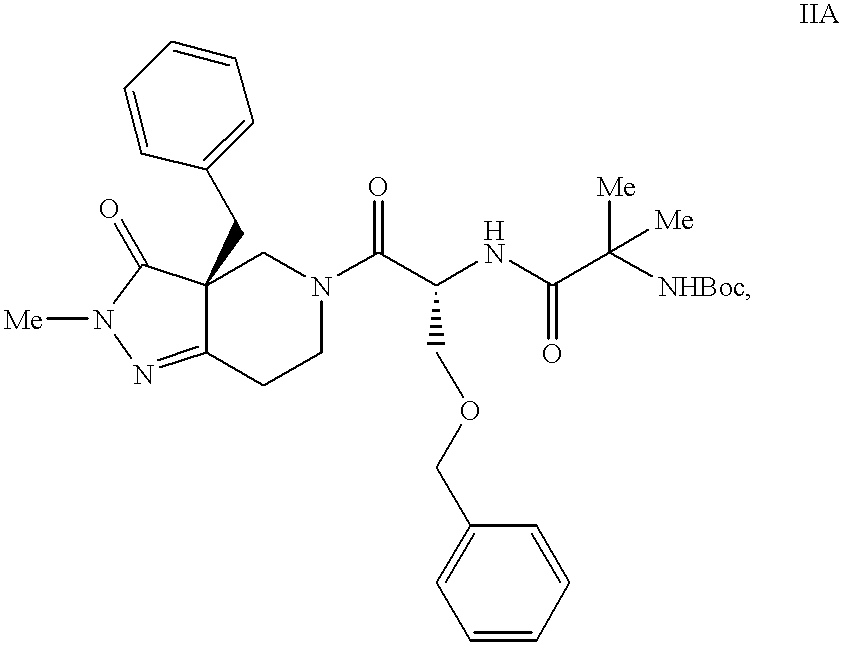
C12=NN([Me])C(=O)C1(CC1=CC=CC=C1)CN(C(C(NC(C([NHBoc])([Me])[Me])=O)COCC1=CC=CC=C1)=O)CC2
